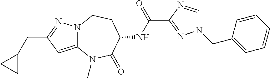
C12=CC(CC3CC3)=NN1CCC(NC(=O)C1=NN(CC3=CC=CC=C3)C=N1)C(=O)N2C
